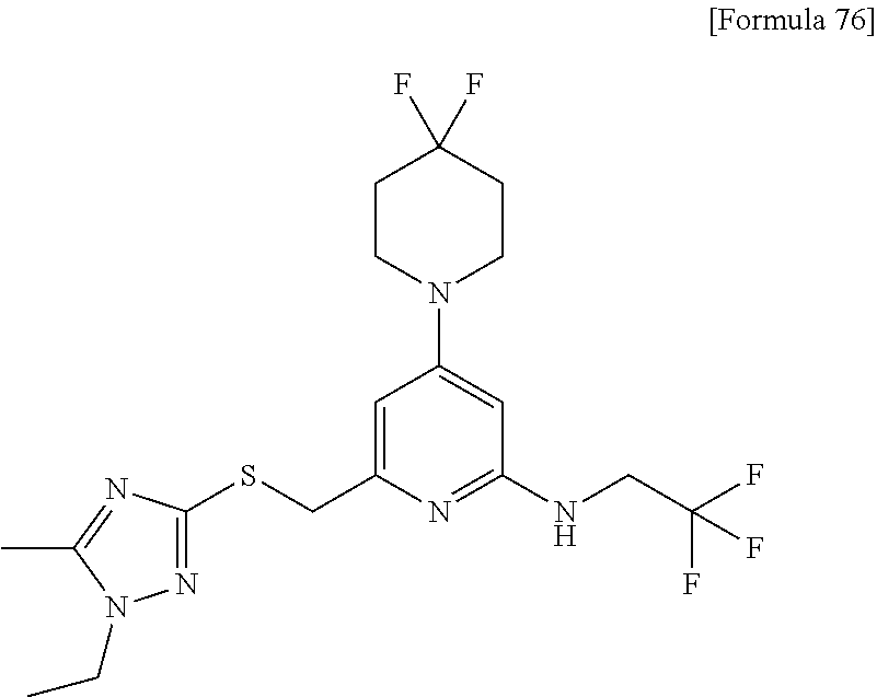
C1=C(CSC2=NN(CC)C(C)=N2)N=C(NCC(F)(F)F)C=C1N1CCC(F)(F)CC1
